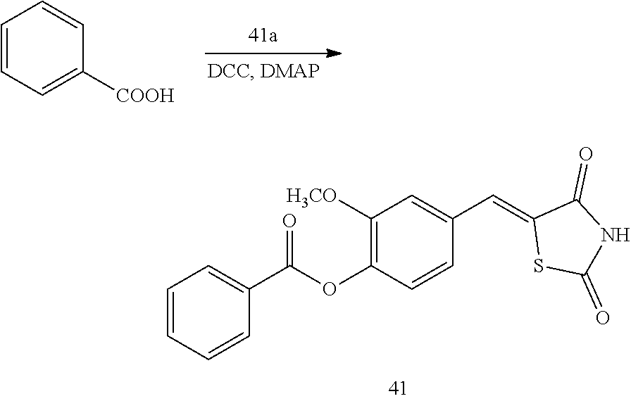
C1=C([COOH])C=CC=C1.C1=CC=CC(C(OC2=C([H3CO])C=C(C=C3SC(=O)NC3=O)C=C2)=O)=C1
